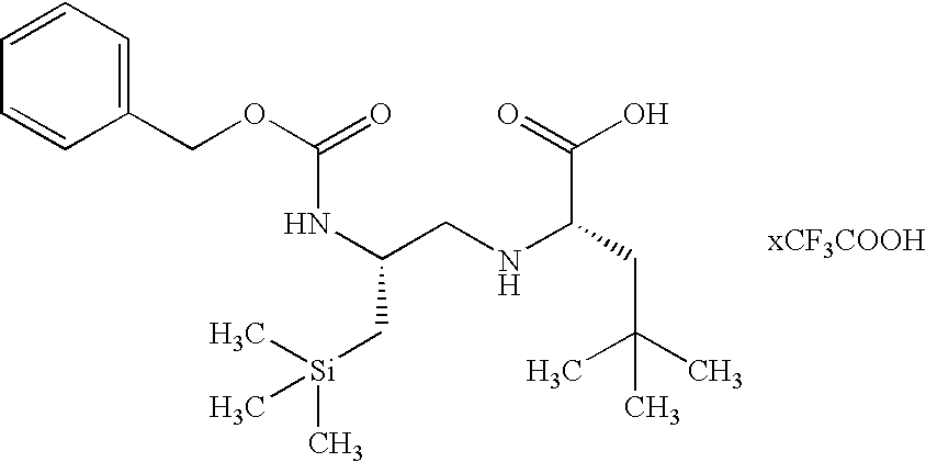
N(C(CNC(CC(C)(C)C)C(=O)O)C[Si](C)(C)C)C(OCC1=CC=CC=C1)=O
